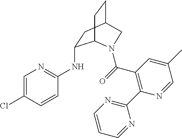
C1(NC2=NC=C(Cl)C=C2)CC2CCC1N(C(=O)C1=C(C3=NC=CC=N3)N=CC(C)=C1)C2
